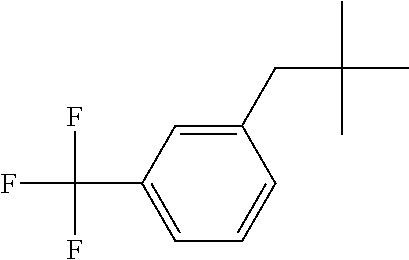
C1=CC(CC(C)(C)C)=CC(C(F)(F)F)=C1
